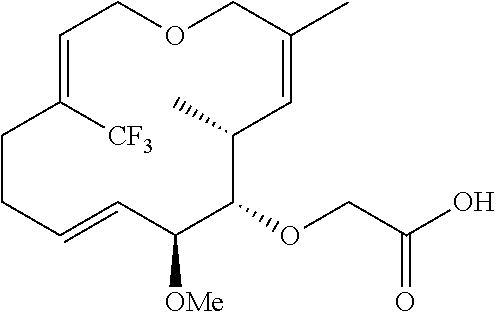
C1=C([CF3])CCC=CC([OMe])C(OCC(O)=O)C(C)C=C(C)COC1
